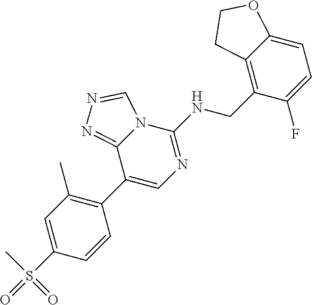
C1(S(=O)(C)=O)=CC(C)=C(C2=CN=C(NCC3=C4C(=CC=C3F)OCC4)N3C2=NN=C3)C=C1
